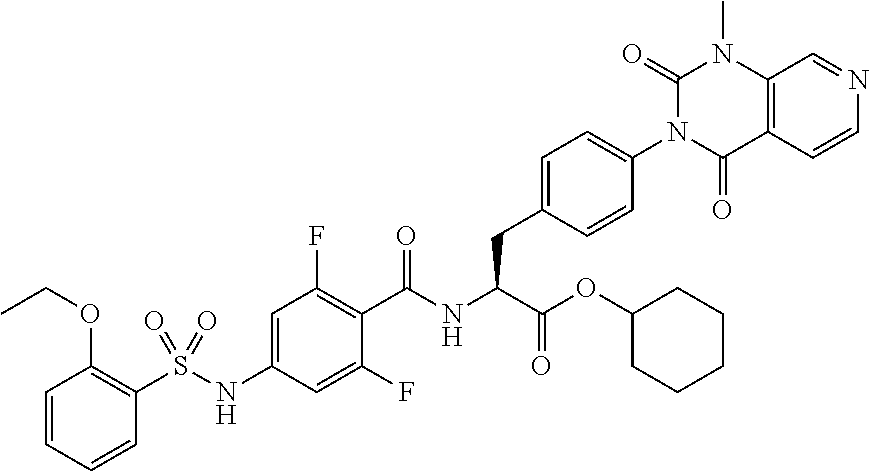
C1=CC=CC(OCC)=C1S(NC1=CC(F)=C(C(NC(C(=O)OC2CCCCC2)CC2=CC=C(N3C(=O)C4=C(N(C)C3=O)C=NC=C4)C=C2)=O)C(F)=C1)(=O)=O
